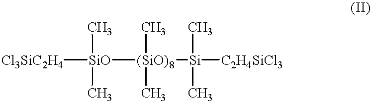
[SiO]([(SiO)8]([Si](C)(C)[C2H4SiCl3])(C)C)(C)(C)[Cl3SiC2H4]
